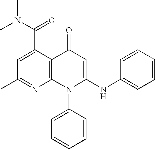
C1(C)=NC2=C(C(C(N(C)C)=O)=C1)C(=O)C=C(NC1=CC=CC=C1)N2C1=CC=CC=C1
